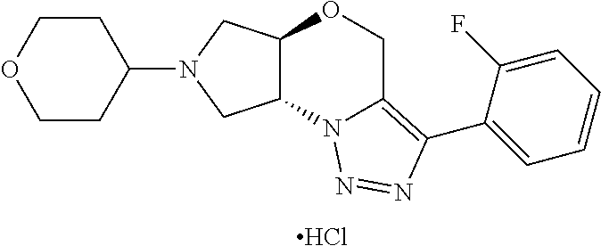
C1(N2CC3C(C2)N2C(=C(C4=CC=CC=C4F)N=N2)CO3)CCOCC1.Cl
